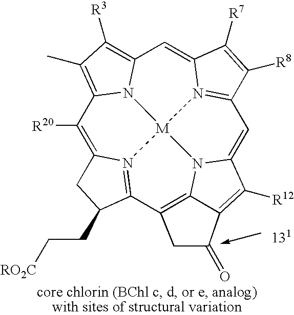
C1([R20])=C2N3=C(C4=C5N6C(=CC7=N8C(=CC9=C([R3])C(C)=C1N9[M]863)C([R7])=C7[R8])C([R12])=C5C(=O)C4)C(CC[RO2C])C2
